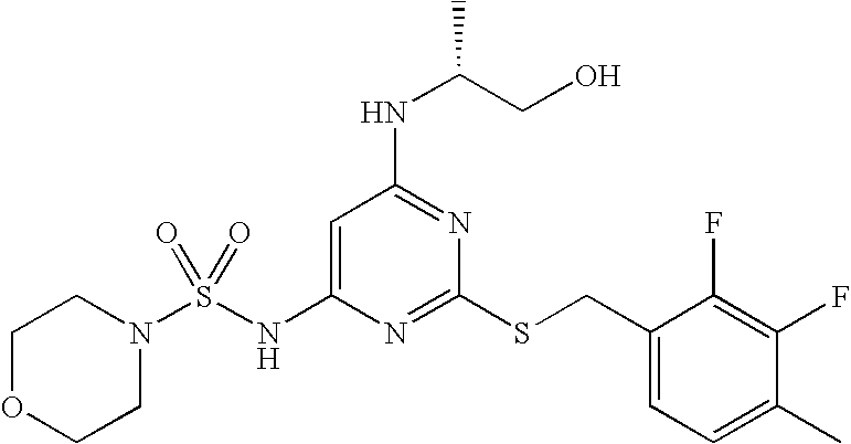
C1=C(NS(N2CCOCC2)(=O)=O)N=C(SCC2=CC=C(C)C(F)=C2F)N=C1NC(CO)C
